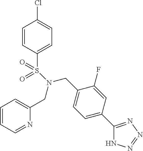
C1=CC(S(=O)(=O)N(CC2=CC=C(C3=NN=NN3)C=C2F)CC2=CC=CC=N2)=CC=C1Cl
